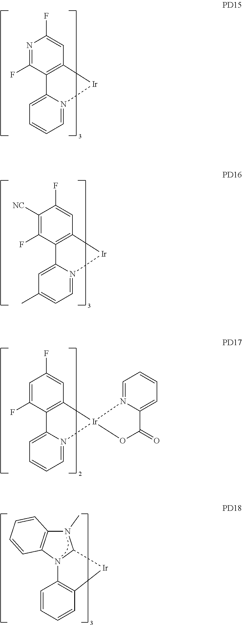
N1=C(F)C2=C(C=C1F)[Ir]N1=CC=CC=C21.C1([NC])=C(F)C2=C(C=C1F)[Ir]N1=CC=C(C)C=C21.C1=C(F)C2=C(C=C1F)[Ir]1(N3=CC=CC=C23)N2=CC=CC=C2C(=O)O1.N1(C)C2=C(N3C1[Ir]C1=C3C=CC=C1)C=CC=C2
